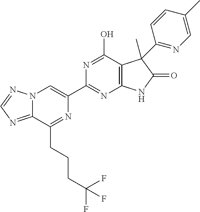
C12=NC=NN1C=C(C1=NC3=C(C(O)=N1)C(C)(C1=NC=C(C)C=C1)C(=O)N3)N=C2CCCC(F)(F)F
